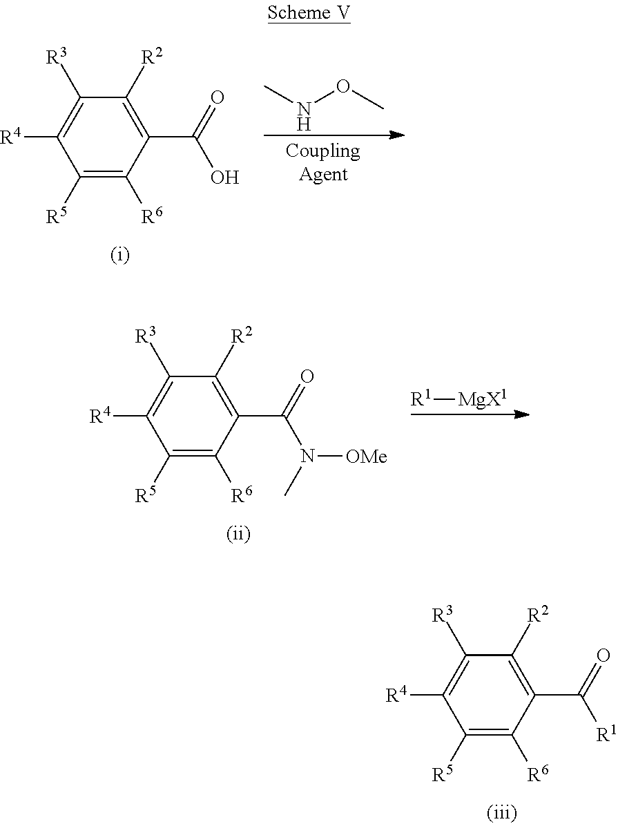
CNOC.C1([R5])=C([R6])C(C(=O)O)=C([R2])C([R3])=C1[R4].C1([R5])=C([R6])C(C(=O)N(C)[OMe])=C([R2])C([R3])=C1[R4].[R1][MgX1].C1([R5])=C([R6])C(C(=O)[R1])=C([R2])C([R3])=C1[R4]
